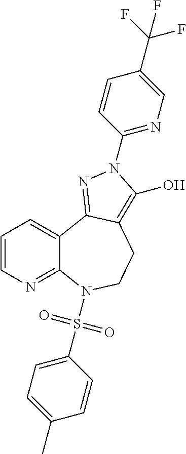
C1=CN=C2C(=C1)C1=NN(C3=NC=C(C(F)(F)F)C=C3)C(O)=C1CCN2S(C1=CC=C(C)C=C1)(=O)=O
